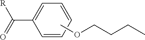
C1=CC=CC=C1C(=O)[R].COCCCC
